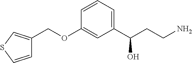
C1(COC2=CC(C(CCN)O)=CC=C2)=CSC=C1
